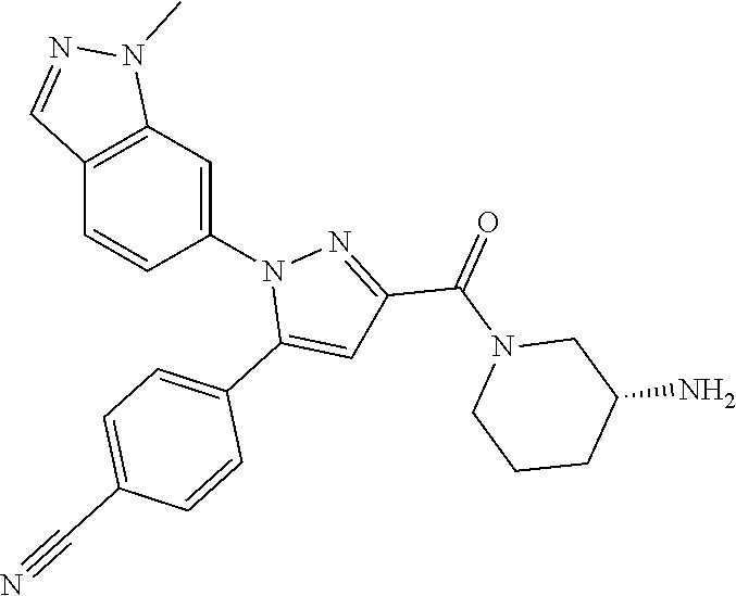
C1=C(C#N)C=CC(C2=CC(C(=O)N3CCCC(N)C3)=NN2C2=CC3=C(C=C2)C=NN3C)=C1
